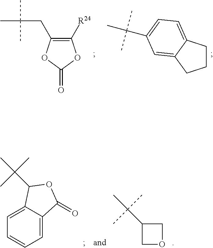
C1([R24])=C(CC(C)(C)C)OC(=O)O1.C1CC2=CC=C(C(C)(C)C)C=C2C1.C1=C2C(=CC=C1)C(=O)OC2C(C)(C)C.C1(C(C)(C)C)COC1
